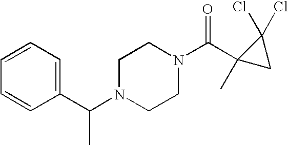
C(N1CCN(C(C2(C)CC2(Cl)Cl)=O)CC1)(C1=CC=CC=C1)C
